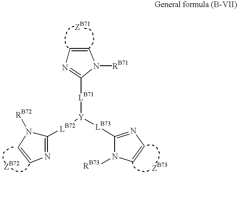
C1=CN([RB71])C([LB71][Y]([LB72]C2=NC=CN2[RB72])[LB73]C2=NC=CN2[RB73])=N1
